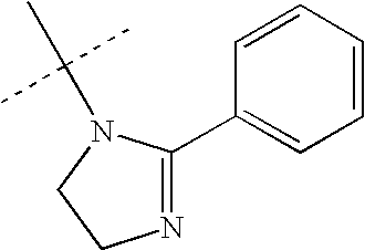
N1=C(C2=CC=CC=C2)N(C(C)(C)C)CC1
